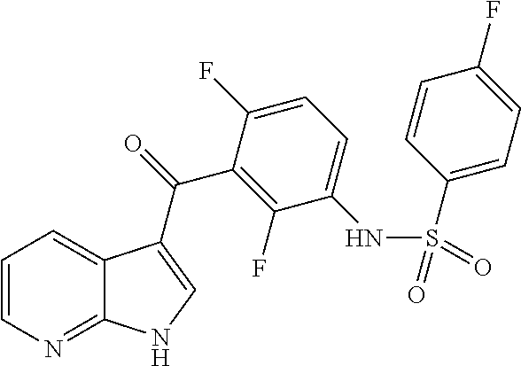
C1=CN=C2C(=C1)C(C(=O)C1=C(F)C(NS(=O)(=O)C3=CC=C(F)C=C3)=CC=C1F)=CN2
